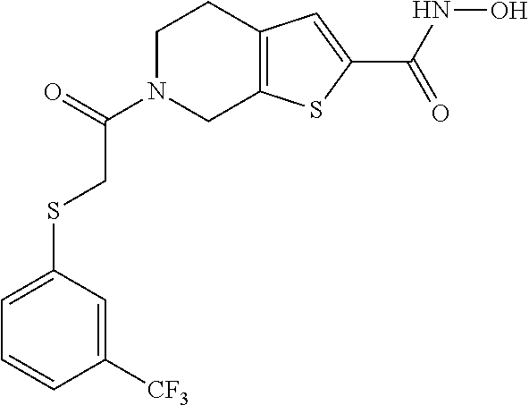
C1N(C(=O)CSC2=CC=CC([CF3])=C2)CC2=C(C1)C=C(C(NO)=O)S2
